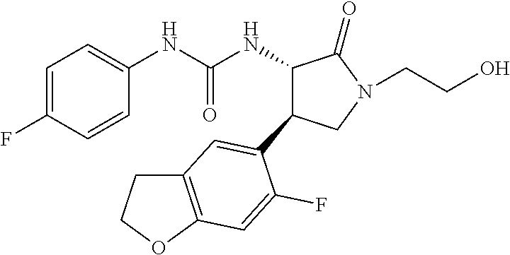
C1(NC(NC2C(=O)N(CCO)CC2C2=CC3=C(OCC3)C=C2F)=O)=CC=C(F)C=C1
